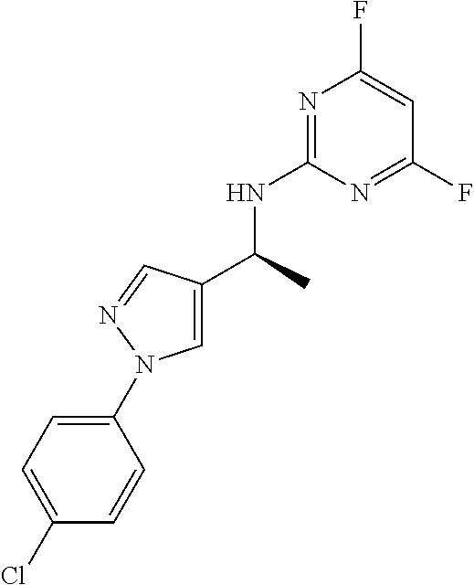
N1=C(NC(C)C2=CN(C3=CC=C(Cl)C=C3)N=C2)N=C(F)C=C1F
